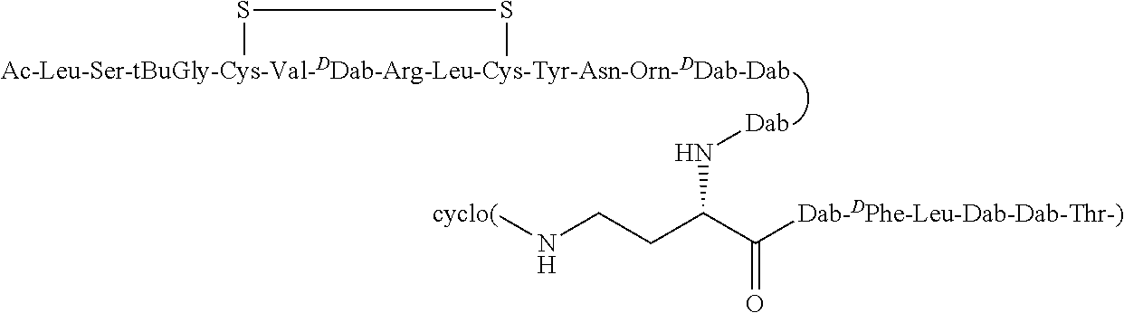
[Ac-Leu-Ser-tBuGly-Cys-Val-DDab-Arg-Leu-Cys-Tyr-Asn-Orn-DDab-Dab]1SS1.[Dab]NC(CCN[cyclo(])C([Dab-DPhe-Leu-Dab-Dab-Thr-)])=O
